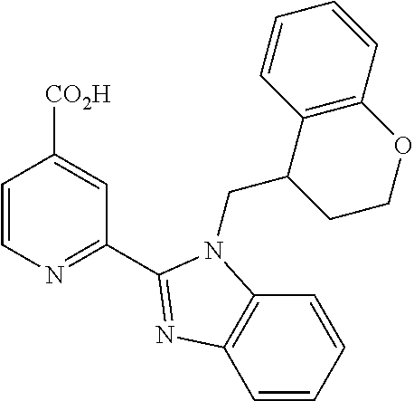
C1=CN=C(C2=NC3=C(C=CC=C3)N2CC2C3=C(C=CC=C3)OCC2)C=C1[CO2H]
